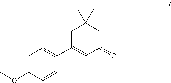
C1=C(OC)C=CC(C2=CC(=O)CC(C)(C)C2)=C1
